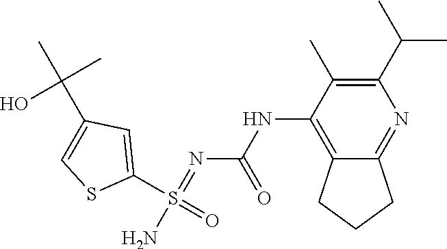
C1(S(=O)(N)=NC(NC2=C3C(=NC(C(C)C)=C2C)CCC3)=O)=CC(C(C)(C)O)=CS1
